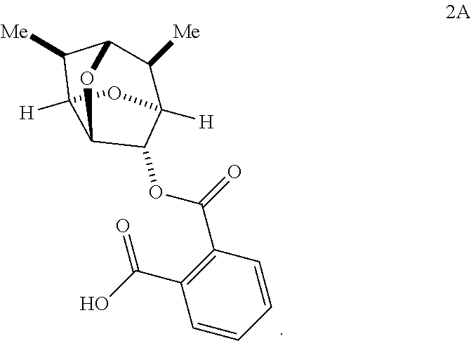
O1C2C([Me])C3([H])C1C(OC(=O)C1=C(C(O)=O)C=CC=C1)C([H])(C2[Me])O3
